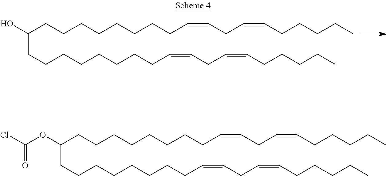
C(CCCCCCCCC=CCC=CCCCCC)(OC(Cl)=O)CCCCCCCCC=CCC=CCCCCC.C(CCCCCCCCC=CCC=CCCCCC)(O)CCCCCCCCC=CCC=CCCCCC
